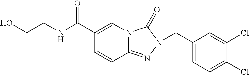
C1(C(NCCO)=O)=CN2C(=NN(CC3=CC=C(Cl)C(Cl)=C3)C2=O)C=C1
